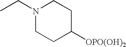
CCN1CCC([OPO(OH)2])CC1
